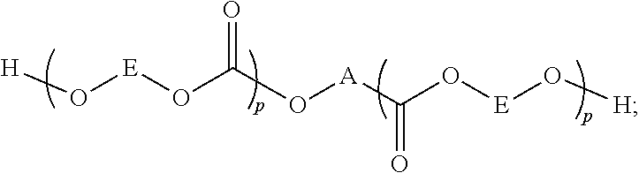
O([E]O[H])C([A]OC(O[E]O[H])=O)=O
